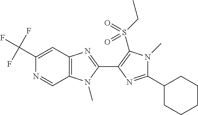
N1=CC2=C(C=C1C(F)(F)F)N=C(C1=C(S(CC)(=O)=O)N(C)C(C3CCCCC3)=N1)N2C
